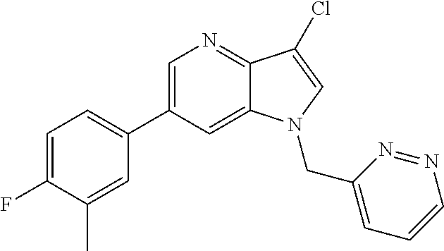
C1=C(C2=CC=C(F)C(C)=C2)C=C2C(=N1)C(Cl)=CN2CC1=CC=CN=N1
